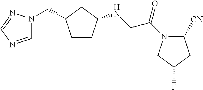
C1CC(NCC(=O)N2C([CN])CC(F)C2)CC1CN1C=NC=N1
